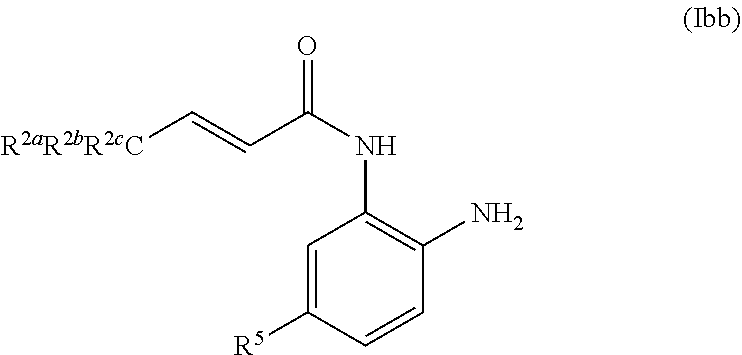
C1=C([R5])C=CC(N)=C1NC(=O)C=C[R2aR2bR2cC]
